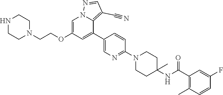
C1=C(OCCN2CCNCC2)C=C(C2=CN=C(N3CCC(NC(C4=C(C)C=CC(F)=C4)=O)(C)CC3)C=C2)C2=C(C#N)C=NN12
